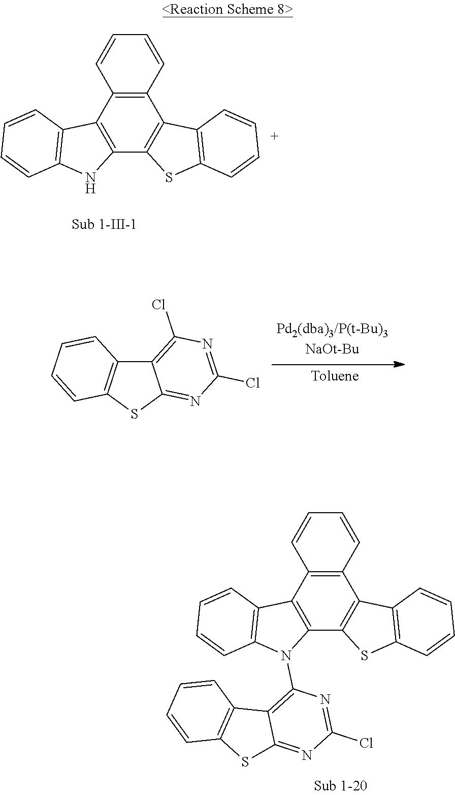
C12=C(C=CC=C1)C1=C(C3=C2C2=C(N3)C=CC=C2)SC2=C1C=CC=C2.C12=C(SC3=NC(Cl)=NC(Cl)=C13)C=CC=C2.C12=C(C=CC=C1)C1=C(C3=C2C2=C(N3C3=C4C(=NC(Cl)=N3)SC3=C4C=CC=C3)C=CC=C2)SC2=C1C=CC=C2
